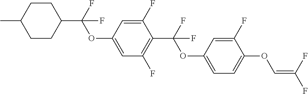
C1CC(C(F)(OC2=CC(F)=C(C(F)(OC3=CC=C(OC=C(F)F)C(F)=C3)F)C(F)=C2)F)CCC1C
